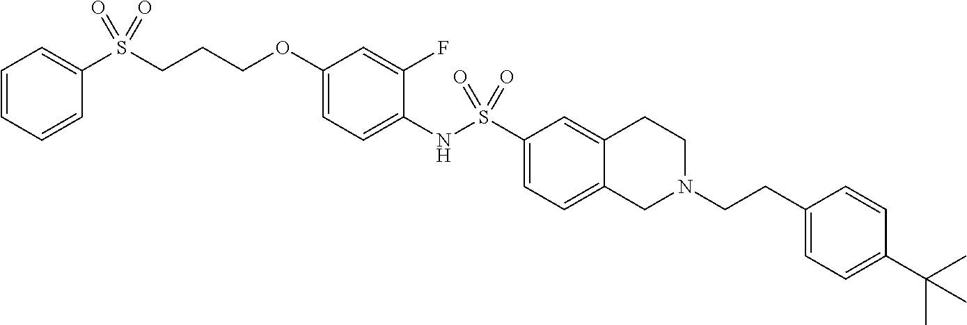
C1(OCCCS(C2=CC=CC=C2)(=O)=O)=CC=C(NS(C2=CC=C3C(=C2)CCN(CCC2=CC=C(C(C)(C)C)C=C2)C3)(=O)=O)C(F)=C1
